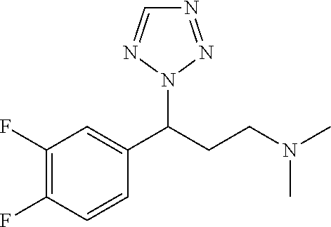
C1(F)=C(F)C=CC(C(CCN(C)C)N2N=NC=N2)=C1
